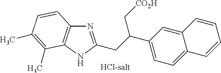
N1=C(CC(C2=CC=C3C(=C2)C=CC=C3)C[CO2H])NC2=C1C=CC(C)=C2C
